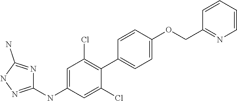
C1=C(NC2=NNC(N)=N2)C=C(Cl)C(C2=CC=C(OCC3=NC=CC=C3)C=C2)=C1Cl
